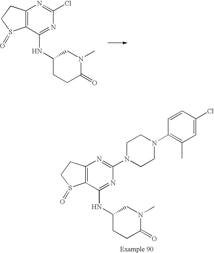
C12=C(C(NC3CN(C)C(=O)CC3)=NC(Cl)=N1)S(=O)CC2.C12=C(C(NC3CN(C)C(=O)CC3)=NC(N3CCN(C4=C(C)C=C(Cl)C=C4)CC3)=N1)S(=O)CC2
